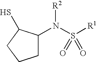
C1C(N(S([R1])(=O)=O)[R2])C(S)CC1
